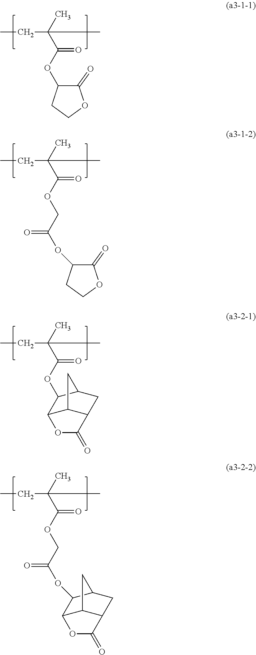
CCC(C)(C)C(OC1C(=O)OCC1)=O.CCC(C)(C)C(OCC(OC1C2C3C(CC1C3)C(=O)O2)=O)=O.CCC(C)(C)C(OC1C2C3C(CC1C3)C(=O)O2)=O.CCC(C)(C)C(OCC(OC1C(=O)OCC1)=O)=O
